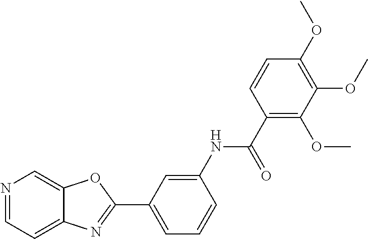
C1=C(NC(=O)C2=C(OC)C(OC)=C(OC)C=C2)C=CC=C1C1=NC2=CC=NC=C2O1
